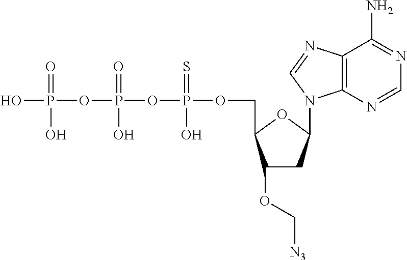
C1(OC[N3])CC(N2C3=C(N=C2)C(N)=NC=N3)OC1COP(OP(=O)(O)OP(O)(=O)O)(=S)O
